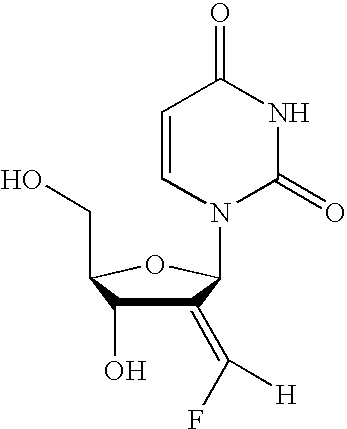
C1(=C([H])F)C(O)C(CO)OC1N1C(=O)NC(=O)C=C1
